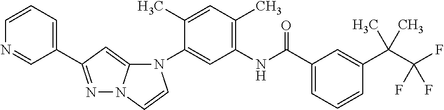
N1=C(C2=CC=CN=C2)C=C2N1C=CN2C1=CC(NC(C2=CC=CC(C(C(F)(F)F)(C)C)=C2)=O)=C(C)C=C1C
